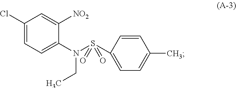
C1(Cl)=CC=C(N(S(C2=CC=C(C)C=C2)(=O)=O)CC)C([NO2])=C1
